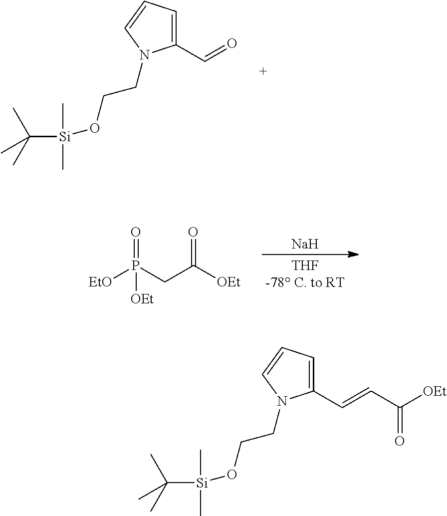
[Na].[EtO]P(CC([OEt])=O)(=O)[OEt].C1=C(C=O)N(CCO[Si](C(C)(C)C)(C)C)C=C1.C1=C(C=CC([OEt])=O)N(CCO[Si](C(C)(C)C)(C)C)C=C1
